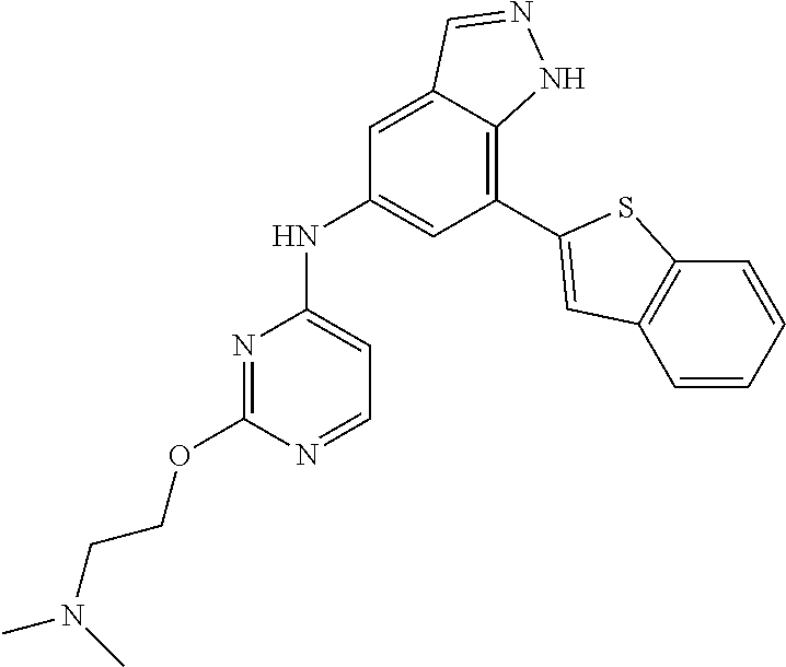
C1=NC(OCCN(C)C)=NC(NC2=CC(C3=CC4=C(C=CC=C4)S3)=C3C(=C2)C=NN3)=C1
